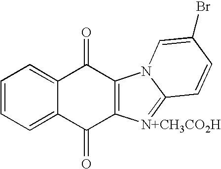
C1=CC=C2C(=C1)C(=O)C1=C(C2=O)[N+CH3CO2H]=C2N1C=C(Br)C=C2
